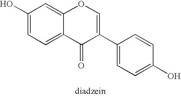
C1(O)=CC=C2C(=C1)OC=C(C1=CC=C(O)C=C1)C2=O
